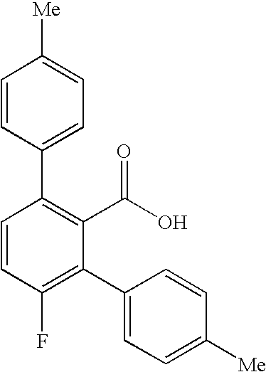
C1=CC(C2=C(C(O)=O)C(C3=CC=C([Me])C=C3)=C(F)C=C2)=CC=C1[Me]
